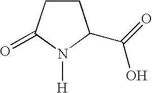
C1CC(=O)N([H])C1C(O)=O
